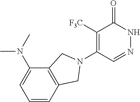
C1([F3C])=C(N2CC3=C(C(N(C)C)=CC=C3)C2)C=NNC1=O
